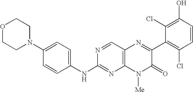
C1=CC(NC2=NC3=C(C=N2)N=C(C2=C(Cl)C=CC(O)=C2Cl)C(=O)N3[Me])=CC=C1N1CCOCC1
